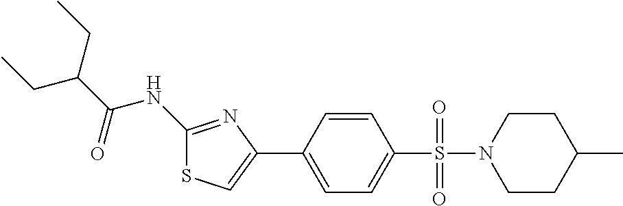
C1(NC(C(CC)CC)=O)=NC(C2=CC=C(S(=O)(=O)N3CCC(C)CC3)C=C2)=CS1
